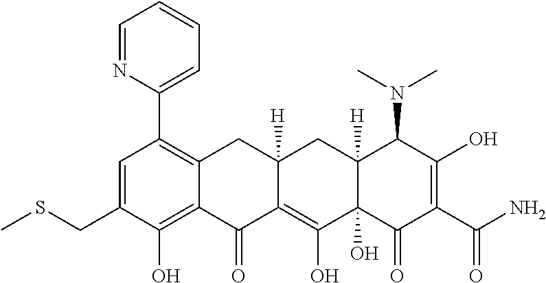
C1=C(CSC)C(O)=C2C(=C1C1=CC=CC=N1)CC1([H])C(=C(O)C3(O)C([H])(C1)C(N(C)C)C(O)=C(C(N)=O)C3=O)C2=O
